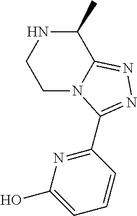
C1N2C(=NN=C2C2=NC(O)=CC=C2)C(C)NC1
